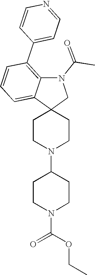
C1CN(C2CCN(C(OCC)=O)CC2)CCC12CN(C(=O)C)C1=C(C3=CC=NC=C3)C=CC=C21
